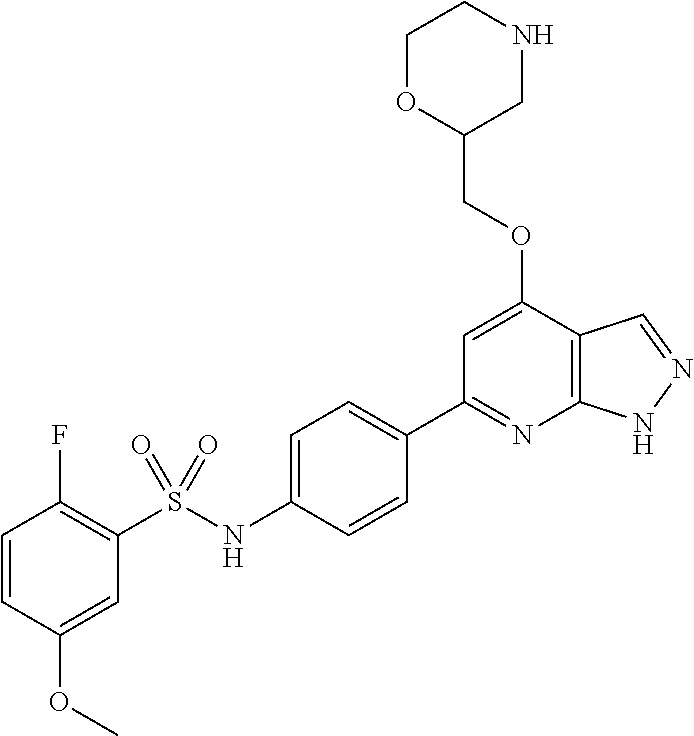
C1=CC(OC)=CC(S(NC2=CC=C(C3=NC4=C(C(OCC5CNCCO5)=C3)C=NN4)C=C2)(=O)=O)=C1F
